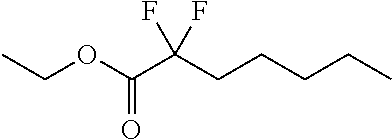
C(OC(=O)C(CCCCC)(F)F)C
